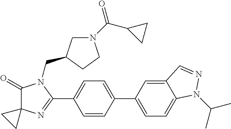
C1(=O)C2(N=C(C3=CC=C(C4=CC=C5C(=C4)C=NN5C(C)C)C=C3)N1CC1CN(C(C3CC3)=O)CC1)CC2
